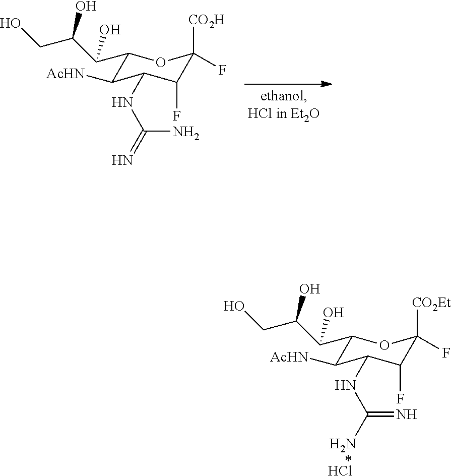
C1(C(C(CO)O)O)C([AcHN])C(NC(=N)N)C(F)C(F)([CO2H])O1.C1(C(C(CO)O)O)C([AcHN])C(NC(N)=N)C(F)C(F)([CO2Et])O1.Cl
